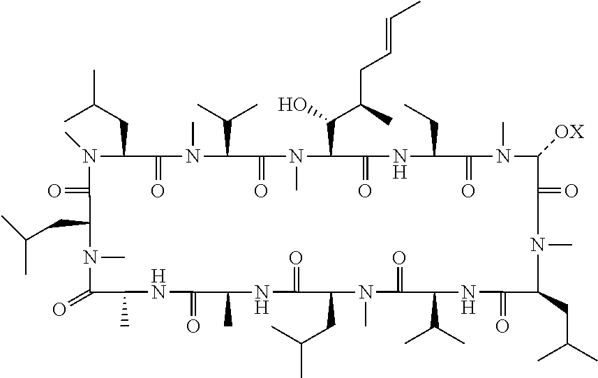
N1(C)C(CC(C)C)C(=O)N(C)C(C(C)C)C(=O)N(C)C(C(O)C(CC=CC)C)C(=O)NC(CC)C(=O)N(C)C([OX])C(=O)N(C)C(CC(C)C)C(=O)NC(C(C)C)C(=O)N(C)C(CC(C)C)C(=O)NC(C)C(=O)NC(C)C(=O)N(C)C(CC(C)C)C1=O
